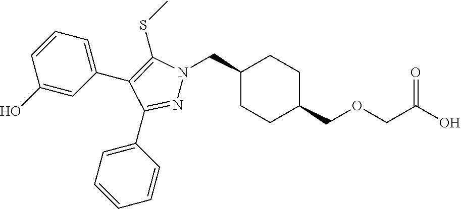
C1(CN2N=C(C3=CC=CC=C3)C(C3=CC=CC(O)=C3)=C2SC)CCC(COCC(O)=O)CC1
